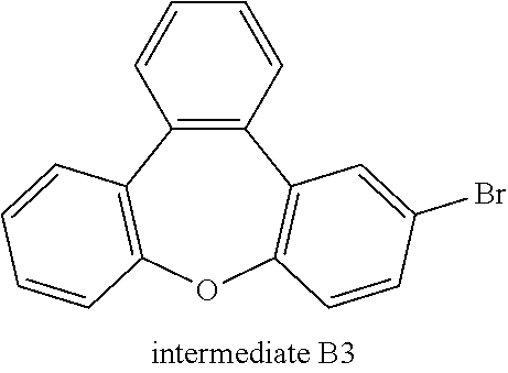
C12=C(C3=C(OC4=C1C=C(Br)C=C4)C=CC=C3)C=CC=C2
